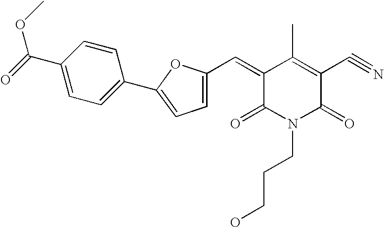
C1(=CC2=CC=C(C3=CC=C(C(OC)=O)C=C3)O2)C(=O)N(CCCO)C(=O)C(C#N)=C1C
